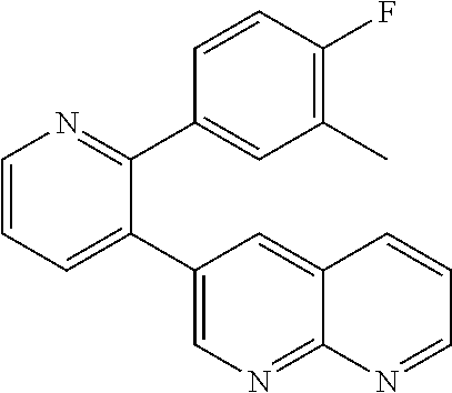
C1=CN=C(C2=CC(C)=C(F)C=C2)C(C2=CN=C3C(=C2)C=CC=N3)=C1
